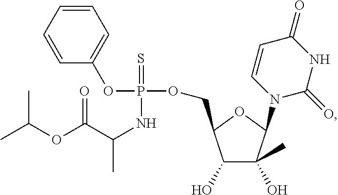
C1(O)C(C)(O)C(N2C(=O)NC(=O)C=C2)OC1COP(=S)(NC(C(OC(C)C)=O)C)OC1=CC=CC=C1
